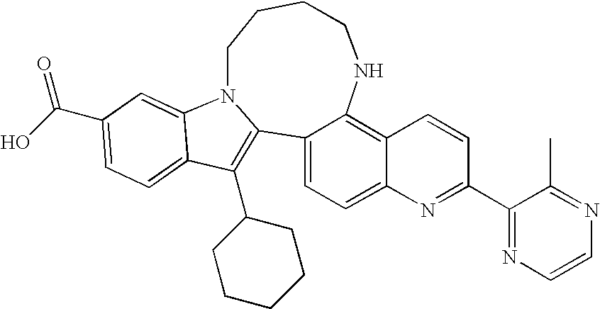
C12=C(C3CCCCC3)C3=CC=C(C(O)=O)C=C3N1CCCCNC1=C3C(=CC=C21)N=C(C1=NC=CN=C1C)C=C3
